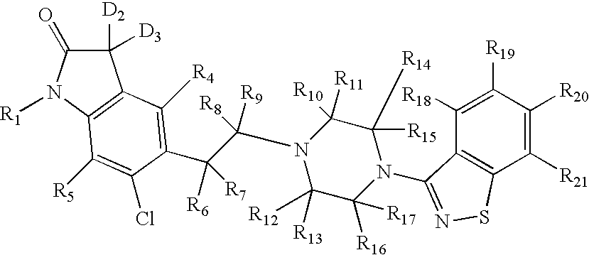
C1([D2])([D3])C(=O)N([R1])C2=C1C([R4])=C(C(C(N1C([R13])([R12])C([R16])([R17])N(C3=NSC4=C3C([R18])=C([R19])C([R20])=C4[R21])C([R15])([R14])C1([R11])[R10])([R8])[R9])([R6])[R7])C(Cl)=C2[R5]
